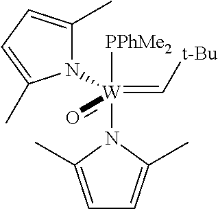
C1=C(C)N([W]([PPhMe2])(=C[t-Bu])(N2C(C)=CC=C2C)=O)C(C)=C1
